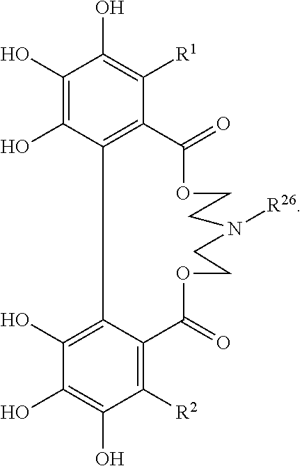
C1(O)=C(O)C2=C(C([R1])=C1O)C(=O)OCCN([R26])CCOC(=O)C1=C([R2])C(O)=C(O)C(O)=C21
